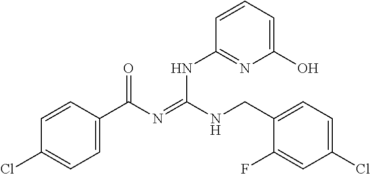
C1=CC(C(N=C(NCC2=CC=C(Cl)C=C2F)NC2=NC(O)=CC=C2)=O)=CC=C1Cl
